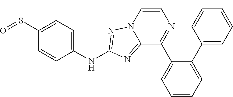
C12=NC(NC3=CC=C(S(=O)C)C=C3)=NN1C=CN=C2C1=CC=CC=C1C1=CC=CC=C1
